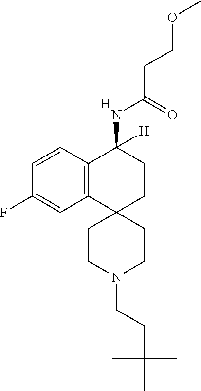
[H].C12=C(C=CC(F)=C1)C(NC(CCOC)=O)([H])CCC21CCN(CCC(C)(C)C)CC1
